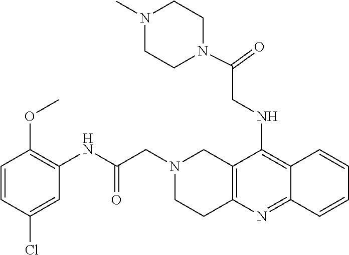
C1=CC(Cl)=CC(NC(CN2CC3=C(CC2)N=C2C(=C3NCC(=O)N3CCN(C)CC3)C=CC=C2)=O)=C1OC
